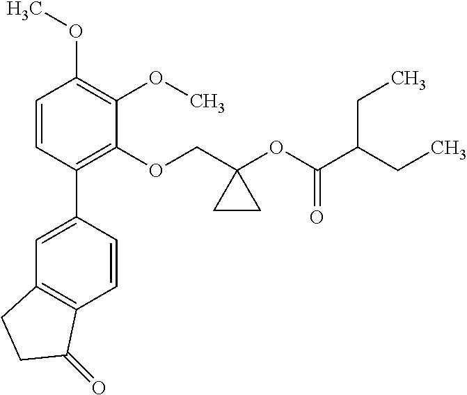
C1=CC(C2=CC3=C(C=C2)C(=O)CC3)=C(OCC2(OC(C(CC)CC)=O)CC2)C(OC)=C1OC
